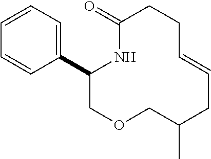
C1=CC=C(C2COCC(C)CC=CCCC(=O)N2)C=C1
